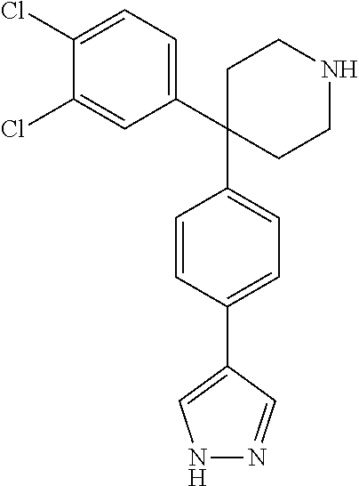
C1=C(Cl)C(Cl)=CC(C2(C3=CC=C(C4=CNN=C4)C=C3)CCNCC2)=C1
